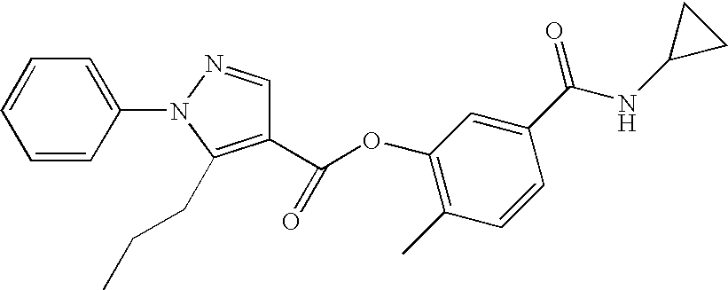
C1=CC(N2C(CCC)=C(C(OC3=C(C)C=CC(C(NC4CC4)=O)=C3)=O)C=N2)=CC=C1
